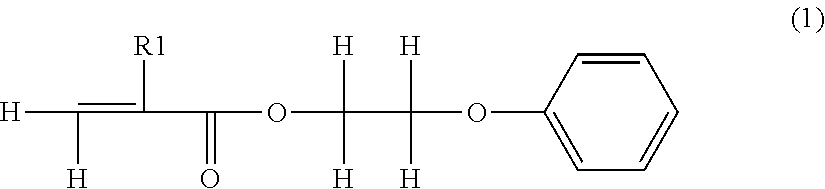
[H]C([H])=C([R1])C(=O)OC([H])(C([H])([H])OC1=CC=CC=C1)[H]
